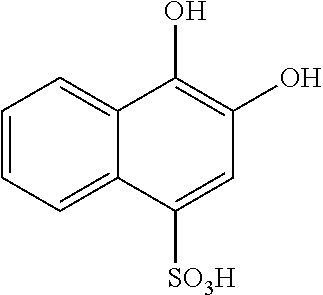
C1=CC=C2C(=C1)C(O)=C(O)C=C2[SO3H]
